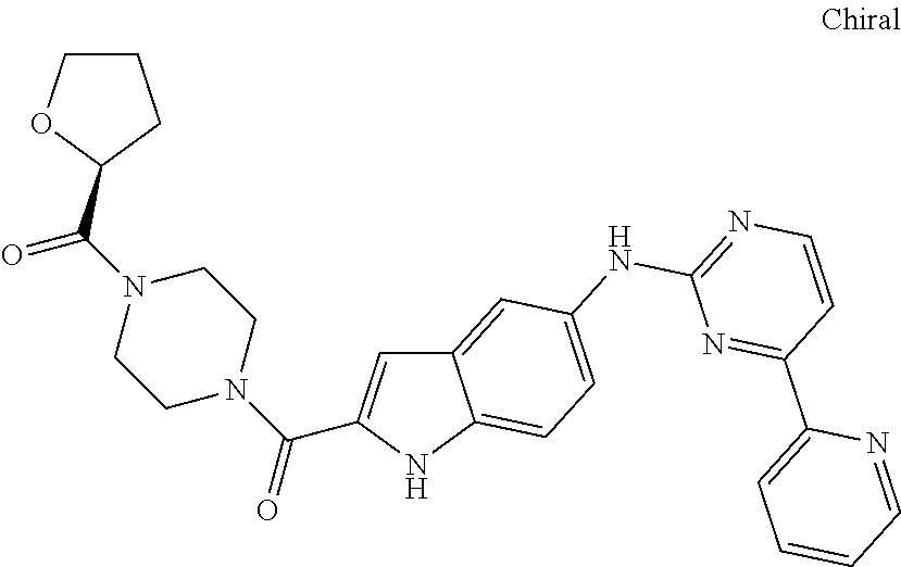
C1COC(C(N2CCN(C(=O)C3=CC4=CC(NC5=NC=CC(C6=CC=CC=N6)=N5)=CC=C4N3)CC2)=O)C1
